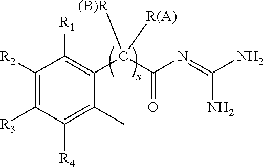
C1([R1])=C(C(C(N=C(N)N)=O)([R(A)])[(B)R])C(C)=C([R4])C([R3])=C1[R2]
